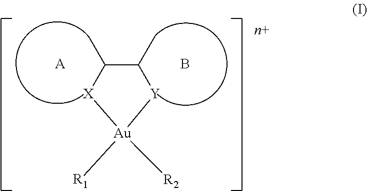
C1(C)C(C)[Y][Au]([R2])([R1])[X]1.[A].B
